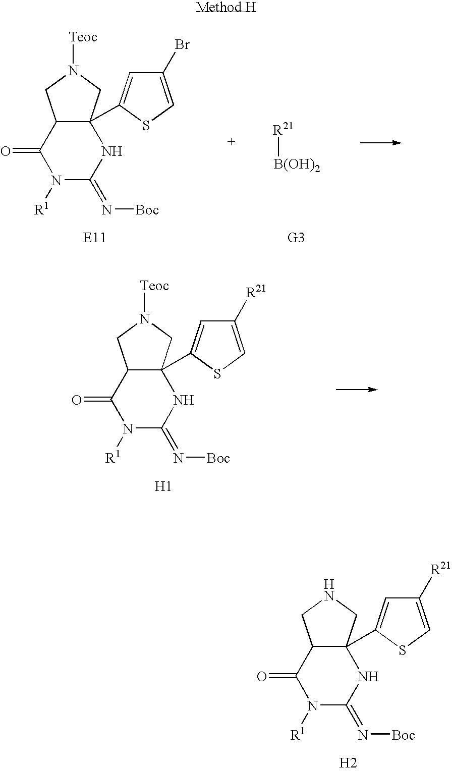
C1(=O)N([R1])C(=N[Boc])NC2(C3=CC(Br)=CS3)C1CN([Teoc])C2.[R21][B(OH)2].C1(=O)N([R1])C(=N[Boc])NC2(C3=CC([R21])=CS3)C1CN([Teoc])C2.[H1].C1(=O)N([R1])C(=N[Boc])NC2(C3=CC([R21])=CS3)C1CNC2.[H2]
